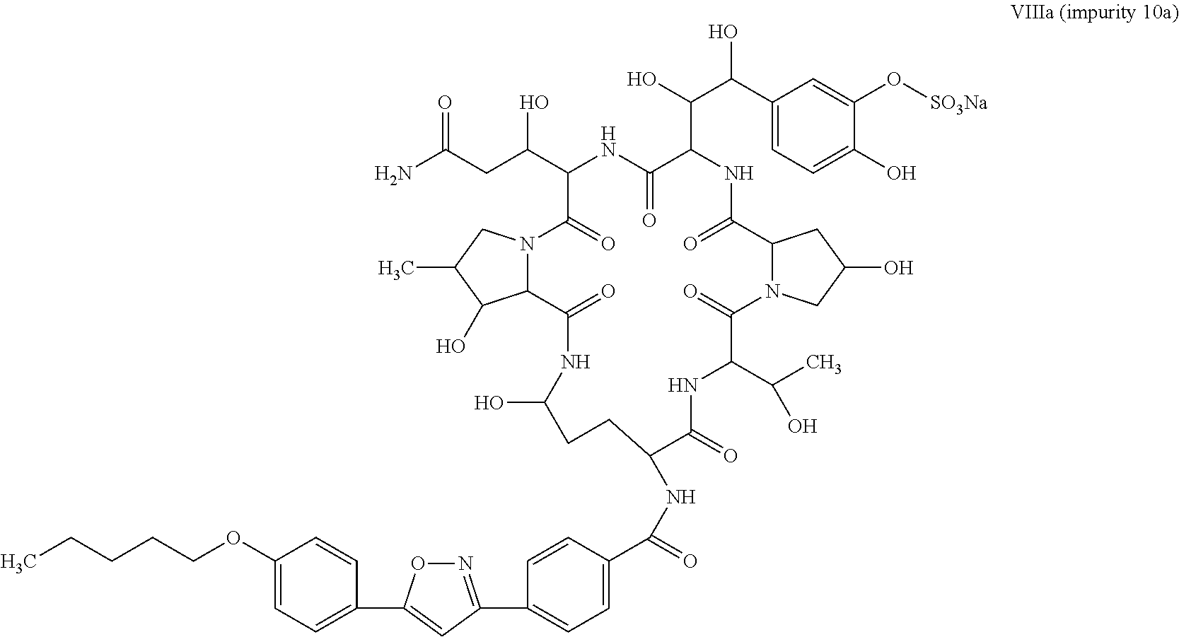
NC(CC(C1C(=O)N2C(C(O)C(C)C2)C(=O)NC(O)CCC(NC(C2=CC=C(C3=NOC(C4=CC=C(OCCCCC)C=C4)=C3)C=C2)=O)C(=O)NC(C(O)C)C(=O)N2C(C(=O)NC(C(C(C3=CC=C(O)C(O[SO3Na])=C3)O)O)C(=O)N1)CC(O)C2)O)=O
